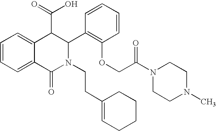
C1=CC=C2C(=C1)C(C(O)=O)C(C1=C(OCC(N3CCN(C)CC3)=O)C=CC=C1)N(CCC1=CCCCC1)C2=O
